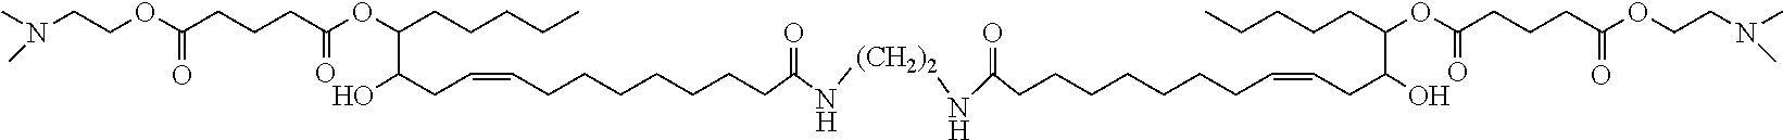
CN(CCOC(CCCC(OC(CCCCC)C(CC=CCCCCCCCC(=O)N[(CH2)2]NC(=O)CCCCCCCC=CCC(C(CCCCC)OC(CCCC(OCCN(C)C)=O)=O)O)O)=O)=O)C
